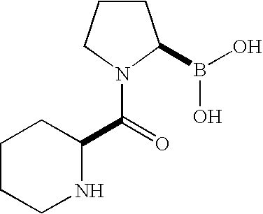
C1CCN(C(=O)C2CCCCN2)C1B(O)O
